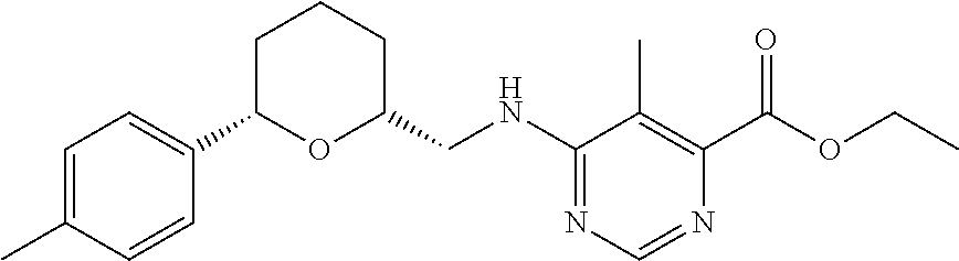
C1=C(C)C=CC(C2OC(CNC3=NC=NC(C(OCC)=O)=C3C)CCC2)=C1
